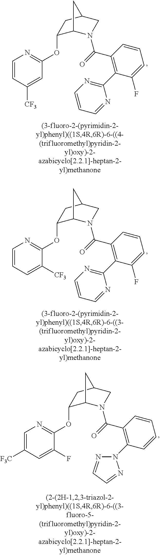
C1=CC([CF3])=CC(OC2C3N(C(=O)C4=C(C5=NC=CC=N5)C(F)=CC=C4)CC(C2)C3)=N1.C1=CC=C([CF3])C(OC2C3N(C(=O)C4=C(C5=NC=CC=N5)C(F)=CC=C4)CC(C2)C3)=N1.C1=C([F3C])C=C(F)C(OC2C3N(C(=O)C4=C(N5N=CC=N5)C=CC=C4)CC(C2)C3)=N1
